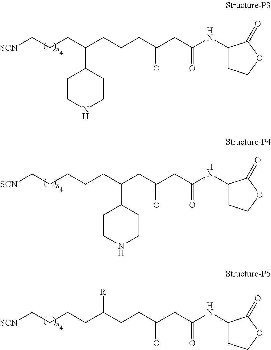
[SCN]CCCC(C1CCNCC1)CCCC(CC(NC1CCOC1=O)=O)=O.[SCN]CCCCCC(C1CCNCC1)CC(CC(NC1CCOC1=O)=O)=O.[SCN]CCCCC(CCC(CC(NC1CCOC1=O)=O)=O)[R]
